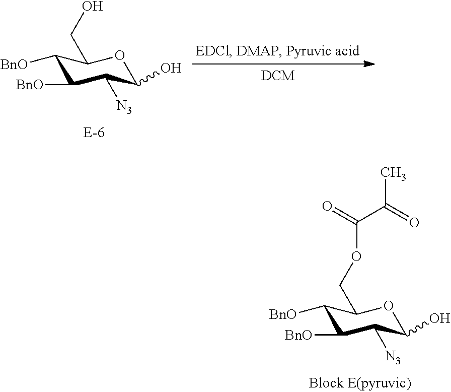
C1([BnO])C([BnO])C([N3])C(O)OC1COC(C(=O)C)=O.C1([BnO])C([BnO])C([N3])C(O)OC1CO
